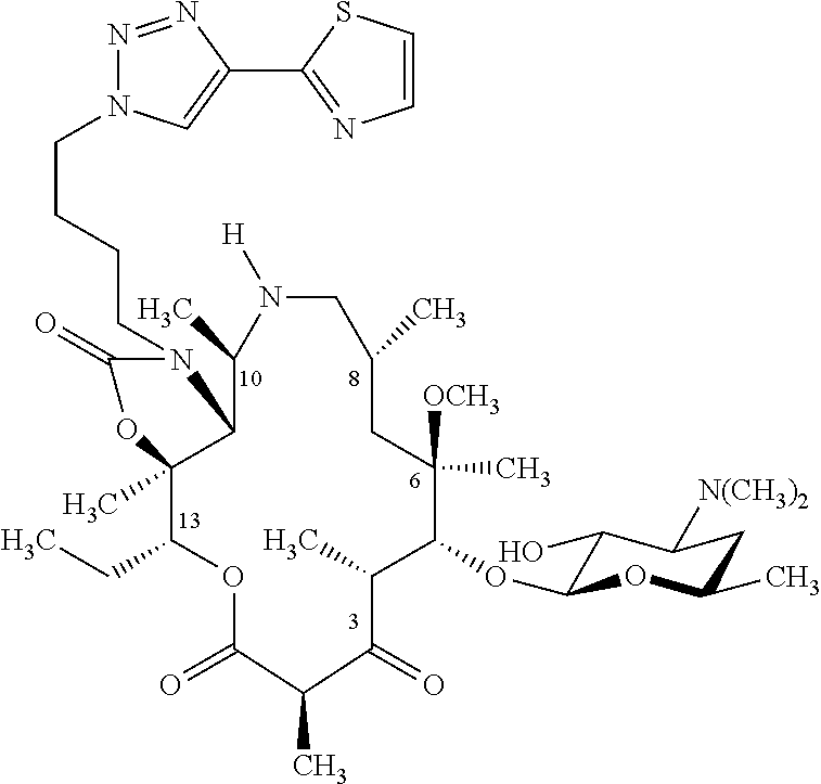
C(CCCN1C(=O)OC2(C)C(CC)OC(=O)C(C)C(=O)C(C)C(OC3C(O)C([N(CH3)2])CC(C)O3)C([OCH3])(C)CC(C)CN([H])C(C)C12)N1N=NC(C2=NC=CS2)=C1
